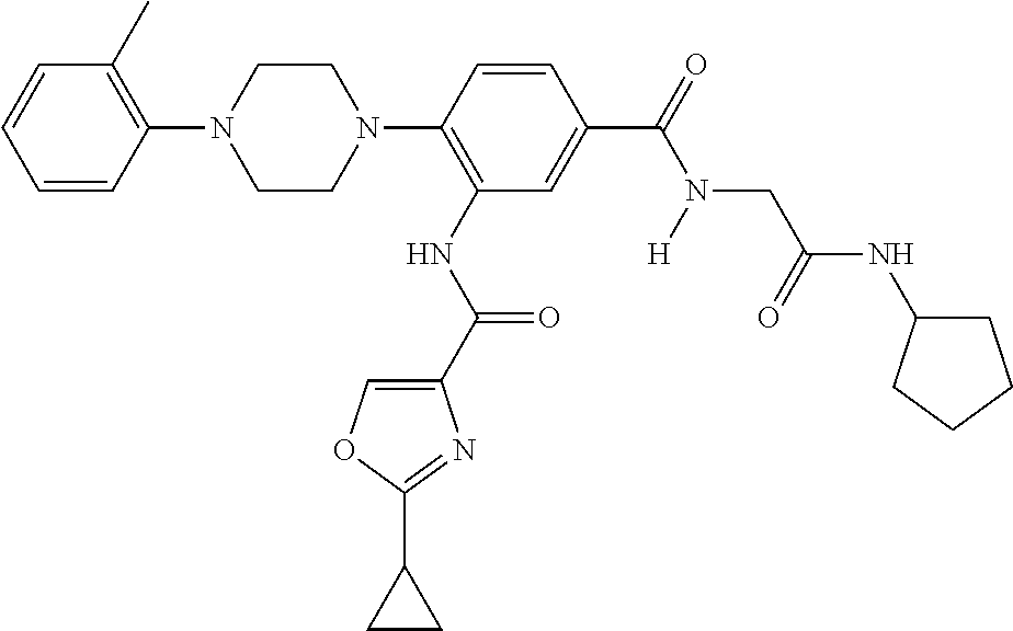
C1=CC(N2CCN(C3=C(NC(C4=COC(C5CC5)=N4)=O)C=C(C(=O)N([H])CC(NC4CCCC4)=O)C=C3)CC2)=C(C)C=C1
